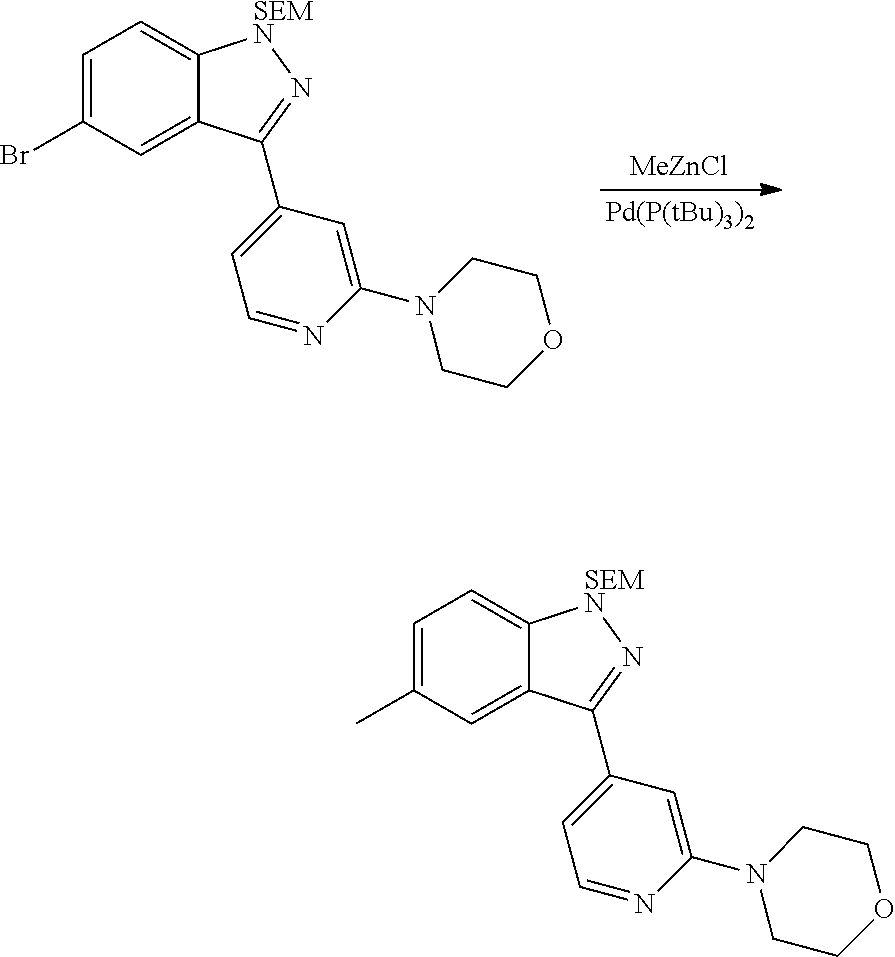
[MeZnCl].[Pd(P(tBu)3)2].C1=C(Br)C=C2C(=C1)[SEMN]N=C2C1=CC=NC(N2CCOCC2)=C1.C1=C(C)C=C2C(=C1)[SEMN]N=C2C1=CC=NC(N2CCOCC2)=C1
